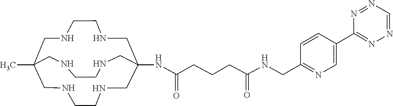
CC12CNCCNCC(NC(CCCC(NCC3=NC=C(C4=NN=CN=N4)C=C3)=O)=O)(CNCCNC1)CNCCNC2
